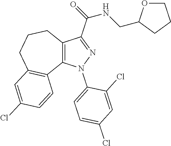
C12=C(N(C3=CC=C(Cl)C=C3Cl)N=C1C(NCC1OCCC1)=O)C1=C(CCC2)C=C(Cl)C=C1
